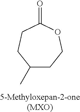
[5-Methyloxepan-2-one(MXO)].C1(=O)CCC(C)CCO1
